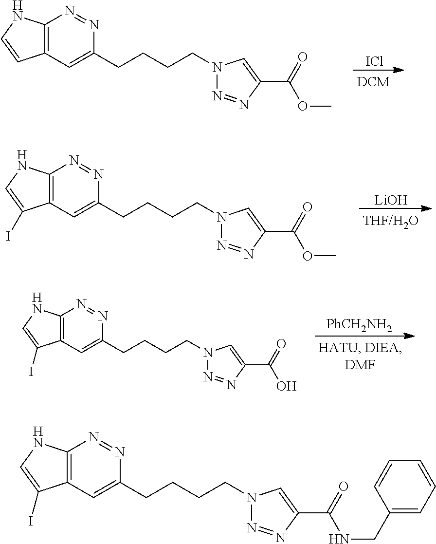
C12=C(C=C(CCCCN3N=NC(C(=O)OC)=C3)N=N1)C=CN2.[ICl].C12=C(C=C(CCCCN3N=NC(C(=O)OC)=C3)N=N1)C(I)=CN2.[LiOH].C12=C(C=C(CCCCN3N=NC(C(=O)O)=C3)N=N1)C(I)=CN2.[PhCH2NH2].C12=C(C=C(CCCCN3N=NC(C(=O)NCC4=CC=CC=C4)=C3)N=N1)C(I)=CN2
